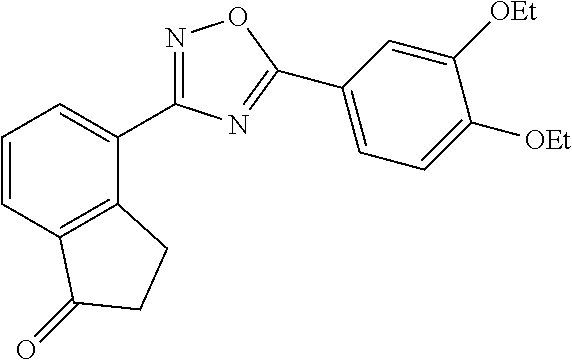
N1=C(C2=CC=CC3=C2CCC3=O)N=C(C2=CC=C([OEt])C([OEt])=C2)O1
